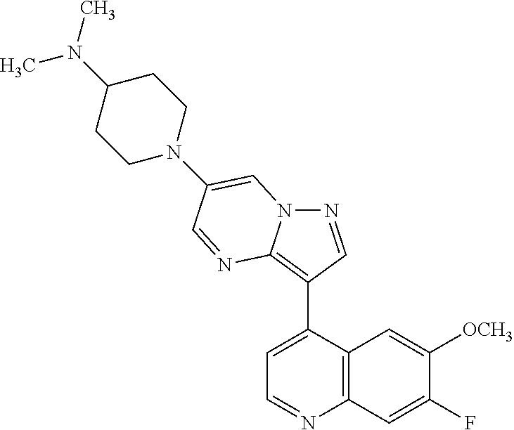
N1=CC(C2=CC=NC3=C2C=C([OCH3])C(F)=C3)=C2N1C=C(N1CCC(N(C)C)CC1)C=N2
